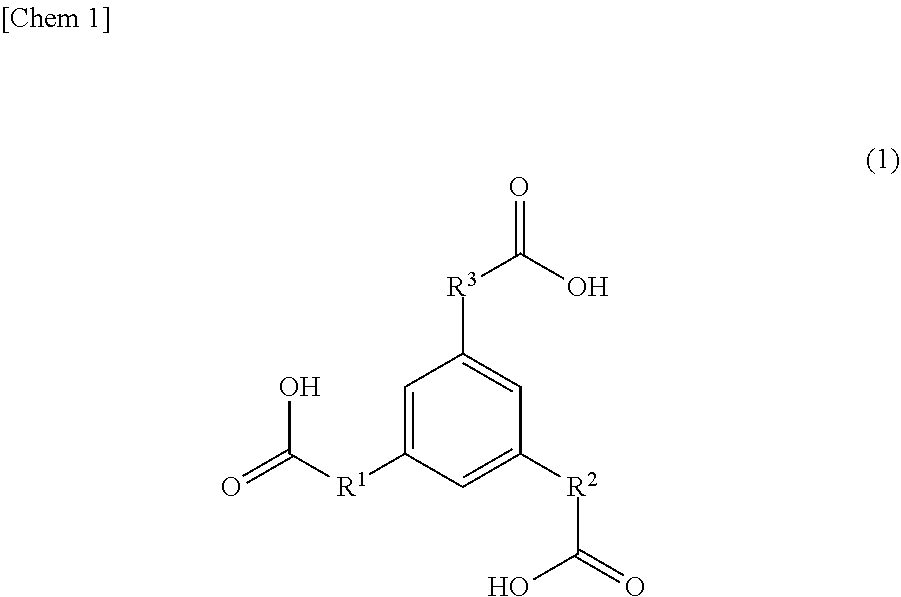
C1=C([R1]C(=O)O)C=C([R2]C(=O)O)C=C1[R3]C(=O)O
